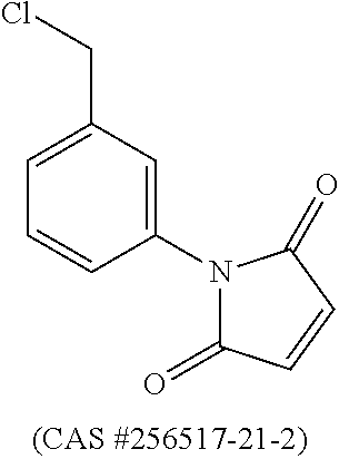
C1=C(CCl)C=C(N2C(=O)C=CC2=O)C=C1
